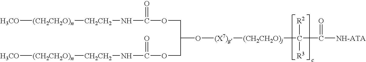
[H3CO][(CH2CH2O)n][CH2CH2]NC(=O)OCC(COC(N[CH2CH2][(CH2CH2O)n][H3CO])=O)O[(X7)g][(CH2CH2O)j]C(C([NH-ATA])=O)([R2])[R3]
